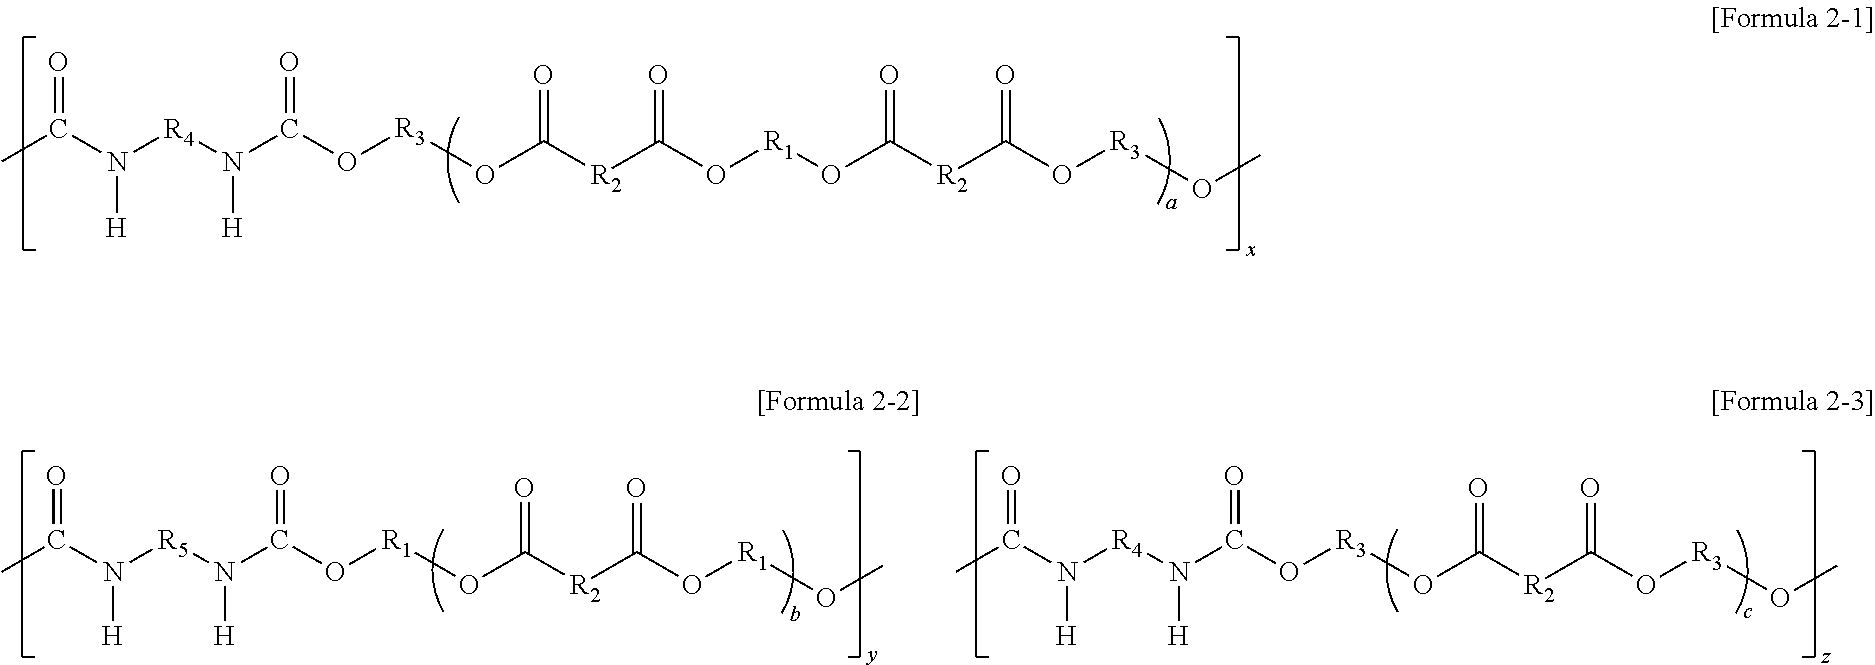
C([R2]C(O[R3]OC)=O)(=O)O[R1]OC([R2]C(=O)O[R3]OC(N([R4]N(C(C)=O)[H])[H])=O)=O.C([R2]C(O[R1]OC)=O)(=O)O[R1]OC(N([R5]N(C(C)=O)[H])[H])=O.C([R2]C(O[R3]OC)=O)(=O)O[R3]OC(N([R4]N(C(C)=O)[H])[H])=O
